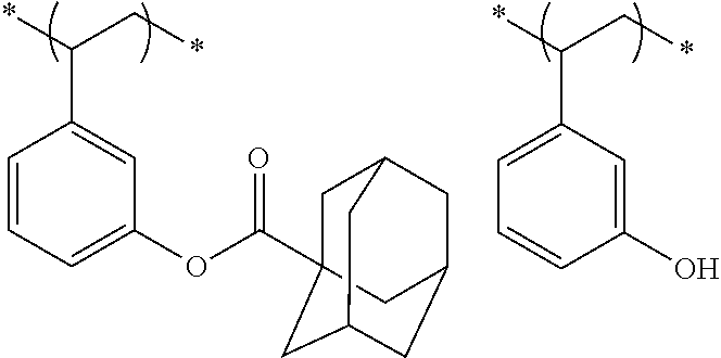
C1=CC=C(OC(C23CC4CC(CC(C2)C4)C3)=O)C=C1C(*)C*.C1=C(C(*)C*)C=C(O)C=C1
